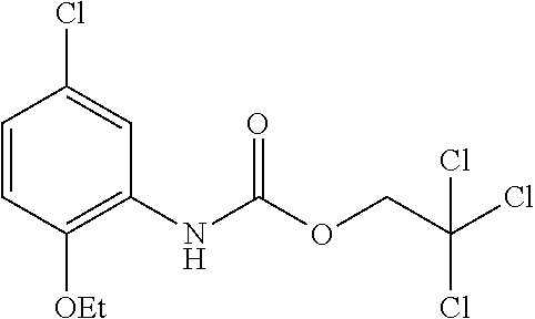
C1=CC([OEt])=C(NC(OCC(Cl)(Cl)Cl)=O)C=C1Cl
